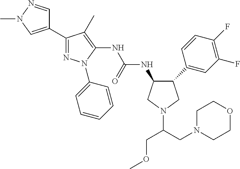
C1(C2=CC(F)=C(F)C=C2)CN(C(CN2CCOCC2)COC)CC1NC(NC1=C(C)C(C2=CN(C)N=C2)=NN1C1=CC=CC=C1)=O
